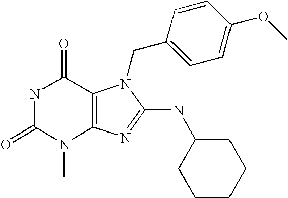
N1C(=O)N(C)C2=C(C1=O)N(CC1=CC=C(OC)C=C1)C(NC1CCCCC1)=N2
